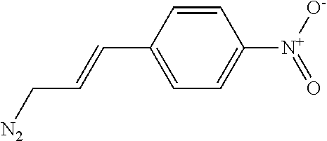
[N2]CC=CC1=CC=C([N+]([O-])=O)C=C1
